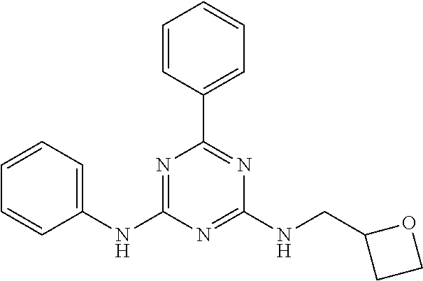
C1(NC2=NC(C3=CC=CC=C3)=NC(NCC3CCO3)=N2)=CC=CC=C1
